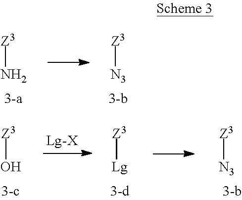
[Z3]N.[Z3][N3].[Z3]O.[Z3][Lg].[Z3][N3]
